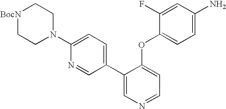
N1(C2=CC=C(C3=CN=CC=C3OC3=CC=C(N)C=C3F)C=N2)CC[BocN]CC1
